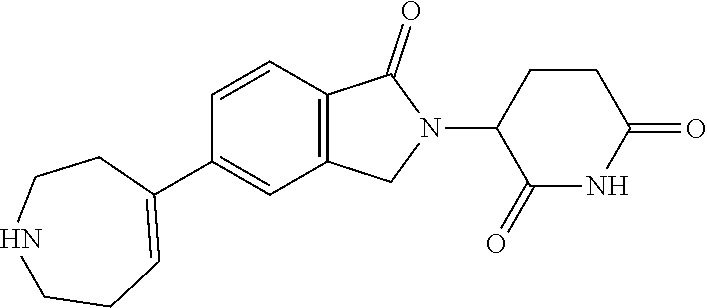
C1=CC2=C(C=C1C1=CCCNCC1)CN(C1C(=O)NC(=O)CC1)C2=O
